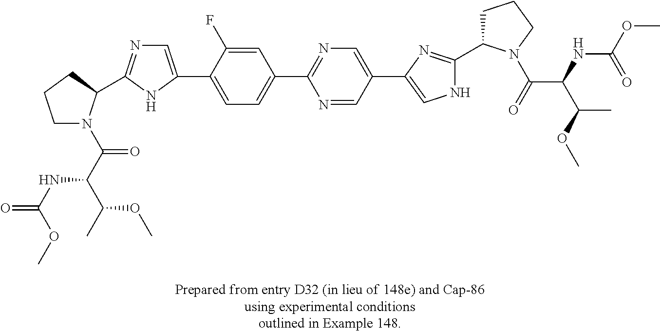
N1=CC(C2=CNC(C3CCCN3C(=O)C(NC(OC)=O)C(OC)C)=N2)=CN=C1C1=CC=C(C2=CN=C(C3N(C(C(NC(=O)OC)C(C)OC)=O)CCC3)N2)C(F)=C1
